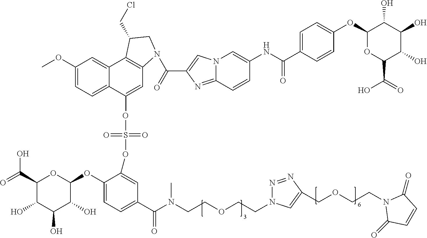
C1(C(O)=O)C(O)C(O)C(O)C(OC2=CC=C(C(N(CCOCCN3N=NC(COCCN4C(=O)C=CC4=O)=C3)C)=O)C=C2OS(=O)(=O)OC2=CC3=C(C4=CC(OC)=CC=C24)C(CCl)CN3C(=O)C2=CN3C(=N2)C=CC(NC(C2=CC=C(OC4C(O)C(O)C(O)C(C(=O)O)O4)C=C2)=O)=C3)O1
